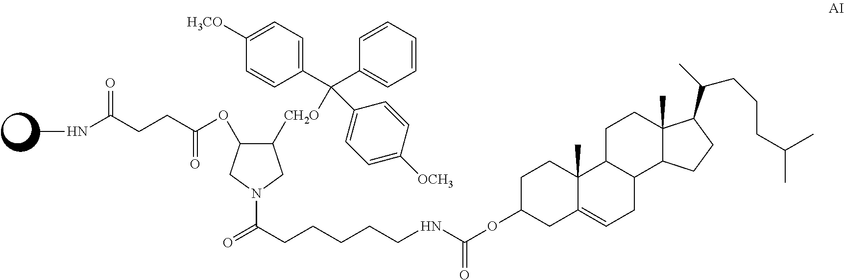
C1([CH2O]C(C2=CC=C([OCH3])C=C2)(C2=CC=CC=C2)C2=CC=C([H3CO])C=C2)C(OC(CCC(=O)NC)=O)CN(C(CCCCCNC(OC2CCC3(C)C(=CCC4C3CCC3(C)C4CCC3C(C)CCCC(C)C)C2)=O)=O)C1
